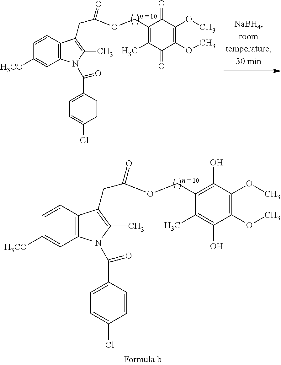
C1=CC([H3CO])=CC2=C1C(CC(=O)OCC1=C(O)C(OC)=C(OC)C(O)=C1C)=C(C)N2C(=O)C1=CC=C(Cl)C=C1.C1=CC([H3CO])=CC2=C1C(CC(=O)OCC1=C(C)C(=O)C(OC)=C(OC)C1=O)=C(C)N2C(=O)C1=CC=C(Cl)C=C1
